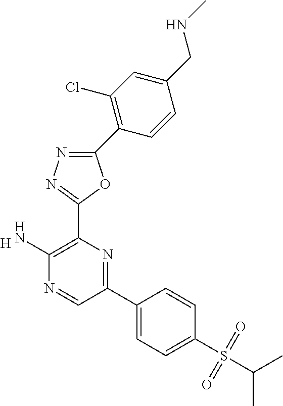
[H].C1(N)=C(C2=NN=C(C3=C(Cl)C=C(CNC)C=C3)O2)N=C(C2=CC=C(S(C(C)C)(=O)=O)C=C2)C=N1
